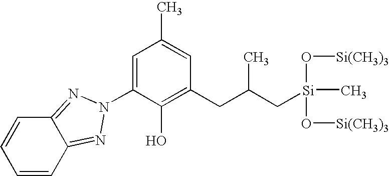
C1=C(N2N=C3C=CC=CC3=N2)C(O)=C(CC(C[Si](O[Si(CH3)3])(O[Si(CH3)3])C)C)C=C1C
